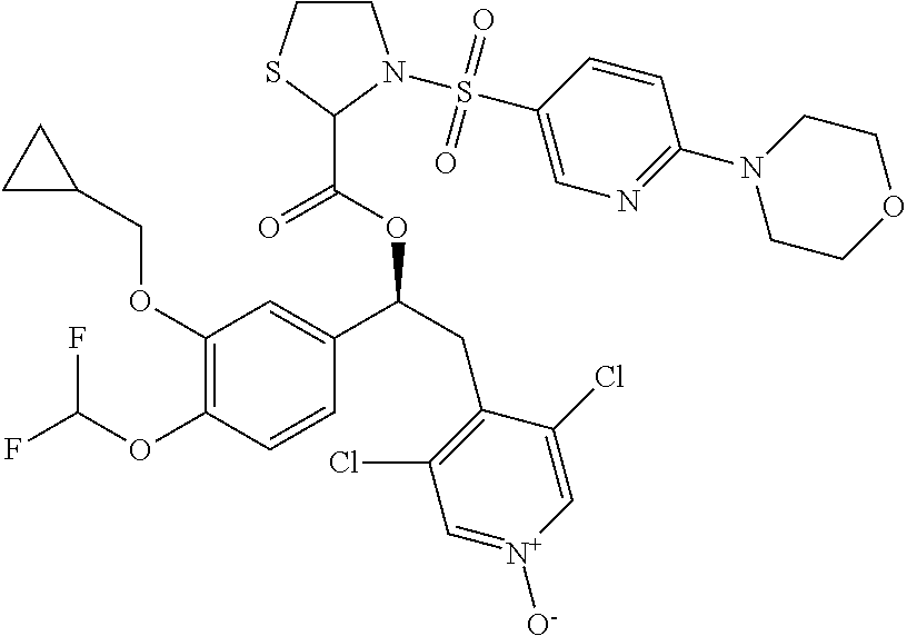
C1(OCC2CC2)=C(OC(F)F)C=CC(C(CC2=C(Cl)C=[N+]([O-])C=C2Cl)OC(C2N(S(C3=CN=C(N4CCOCC4)C=C3)(=O)=O)CCS2)=O)=C1
